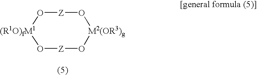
O1[Z]O[M2(OR3)g]O[Z]O[(R1O)fM1]1
